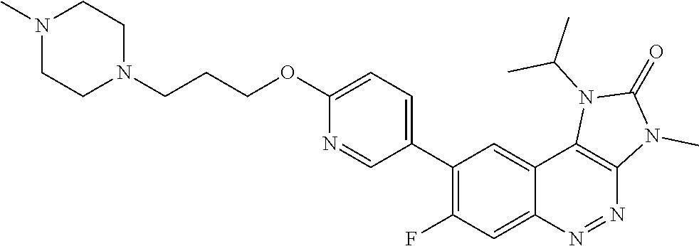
C1(C2=C(F)C=C3C(=C2)C2=C(N=N3)N(C)C(=O)N2C(C)C)=CC=C(OCCCN2CCN(C)CC2)N=C1
